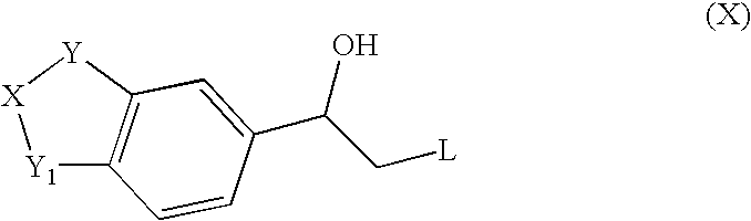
[Y1]1C2=C([Y][X]1)C=C(C(C[L])O)C=C2
